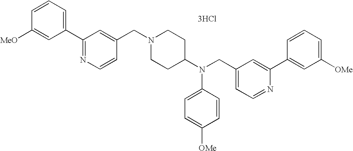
C1=C([MeO])C=CC=C1C1=NC=CC(CN2CCC(N(CC3=CC=NC(C4=CC([OMe])=CC=C4)=C3)C3=CC=C([OMe])C=C3)CC2)=C1.[3HCl]
